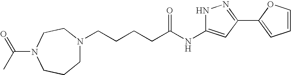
C(CCCC(NC1=CC(C2=CC=CO2)=NN1)=O)N1CCCN(C(C)=O)CC1
